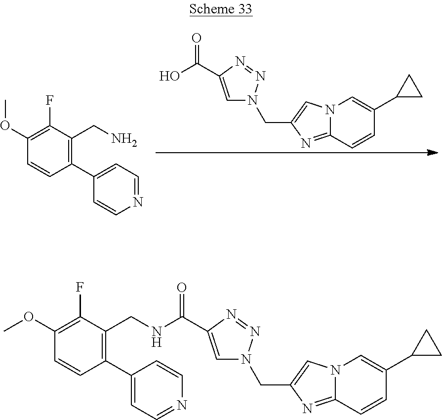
C1(C2=CC=NC=C2)=C(CN)C(F)=C(OC)C=C1.N12C(=NC(CN3C=C(C(=O)O)N=N3)=C1)C=CC(C1CC1)=C2.N12C(=NC(CN3C=C(C(=O)NCC4=C(C5=CC=NC=C5)C=CC(OC)=C4F)N=N3)=C1)C=CC(C1CC1)=C2
